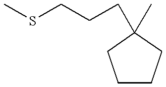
C1CCC(C)(CCCSC)C1
